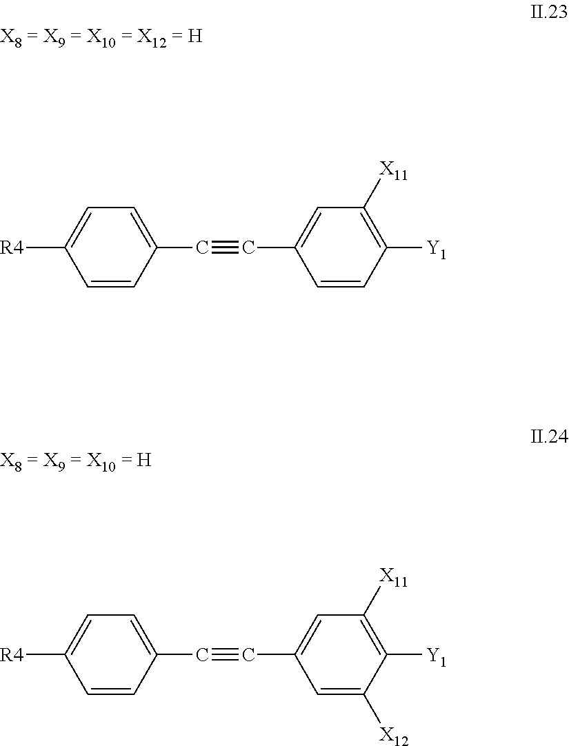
C1=C(C#CC2=CC([X11])=C([Y1])C=C2)C=CC([R4])=C1.C1=C(C#CC2=CC([X11])=C([Y1])C([X12])=C2)C=CC([R4])=C1
